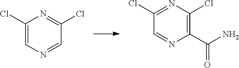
C1(Cl)=NC(Cl)=C(C(N)=O)N=C1.C1(Cl)=CN=CC(Cl)=N1
